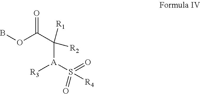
O=C(OB)C([A]([R3])S([R4])(=O)=O)([R1])[R2]
